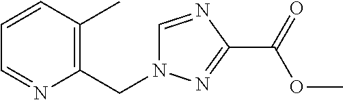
C1=CC(C)=C(CN2C=NC(C(OC)=O)=N2)N=C1
